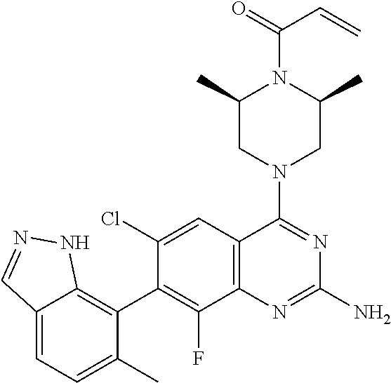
C12=CC=C(C)C(C3=C(F)C4=C(C=C3Cl)C(N3CC(C)N(C(=O)C=C)C(C)C3)=NC(N)=N4)=C1NN=C2
